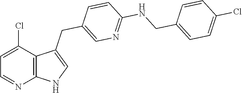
C1=C(Cl)C2=C(N=C1)NC=C2CC1=CN=C(NCC2=CC=C(Cl)C=C2)C=C1
